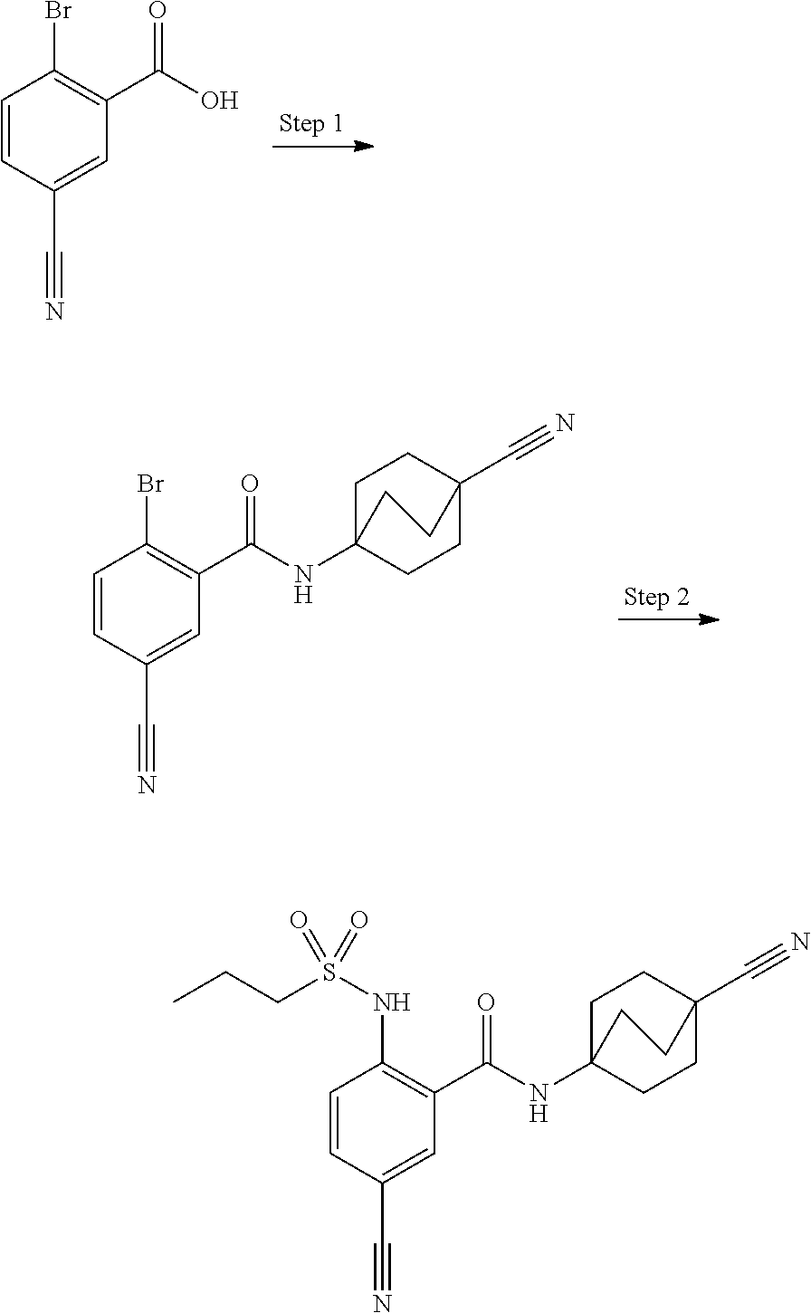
C1=CC(C#N)=CC(C(O)=O)=C1Br.C1=CC(C#N)=CC(C(NC23CCC(C#N)(CC2)CC3)=O)=C1Br.C1=CC(C#N)=CC(C(NC23CCC(C#N)(CC2)CC3)=O)=C1NS(=O)(CCC)=O
